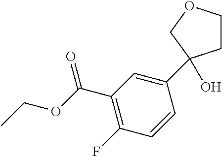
C1=CC(C2(O)CCOC2)=CC(C(OCC)=O)=C1F
